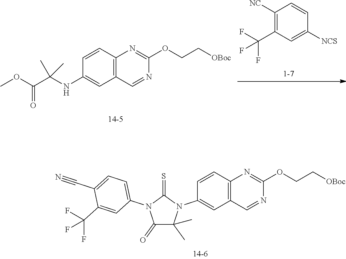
C1(=O)C(C)(C)N(C2=CC3=C(C=C2)N=C(OCC[OBoc])N=C3)C(=S)N1C1=CC=C(C#N)C(C(F)(F)F)=C1.C1=CC2=C(C=C1NC(C(OC)=O)(C)C)C=NC(OCC[OBoc])=N2.C1([NC])=C(C(F)(F)F)C=C([NCS])C=C1
